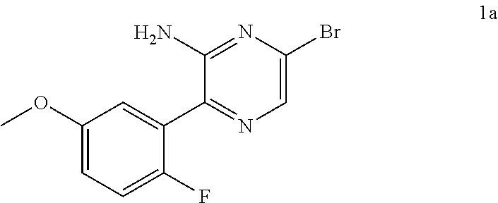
C1=C(Br)N=C(N)C(C2=CC(OC)=CC=C2F)=N1
